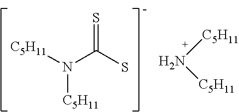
N([C5H11])([C5H11])C(S)=S.N([C5H11])[C5H11]
